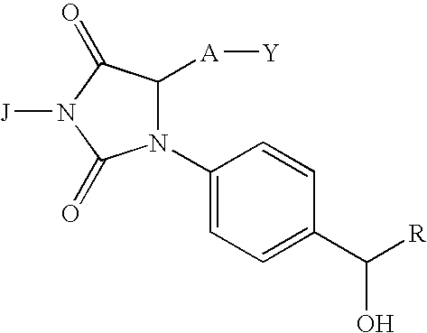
N1(C2=CC=C(C(O)[R])C=C2)C([A][Y])C(=O)N([J])C1=O
